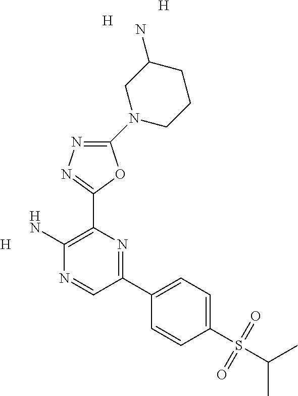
[H].C1(N2CCCC(N)C2)=NN=C(C2=C(N)N=CC(C3=CC=C(S(C(C)C)(=O)=O)C=C3)=N2)O1.[H].[H]
